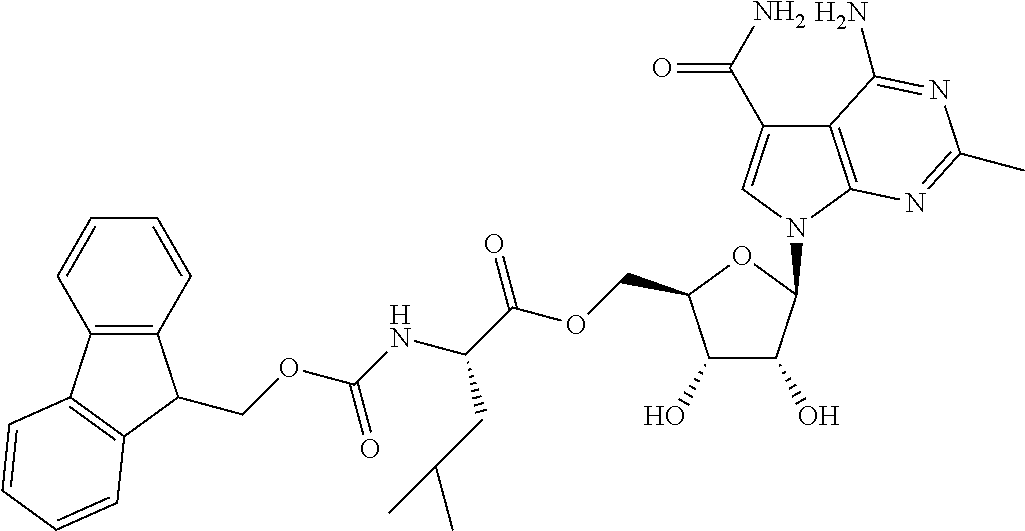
C1(O)C(O)C(COC(=O)C(CC(C)C)NC(OCC2C3=C(C4=C2C=CC=C4)C=CC=C3)=O)OC1N1C=C(C(N)=O)C2=C1N=C(C)N=C2N
